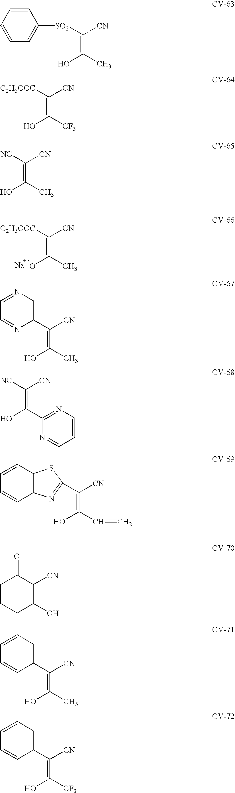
[C2H5OOC]C([CN])=C(C)O.[Na].C1=CC=CC=C1[SO2]C([CN])=C(C)O.[C2H5OOC]C([CN])=C([CF3])O.[NC]C([CN])=C(C)O.C1(C([CN])=C(C)O)=CN=CC=N1.C1(C(O)=C([NC])[CN])=NC=CC=N1.C1=CC2=C(C=C1)N=C(C([CN])=C(C=C)O)S2.C1CCC(O)=C([CN])C1=O.C1=CC=C(C([CN])=C(C)O)C=C1.C1=CC=C(C([CN])=C([CF3])O)C=C1
